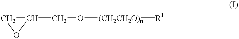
C1(CO[(CH2CH2O)n][R1])CO1
